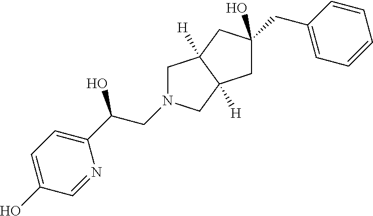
C1=C(O)C=NC(C(CN2CC3([H])C([H])(C2)CC(CC2=CC=CC=C2)(O)C3)O)=C1
